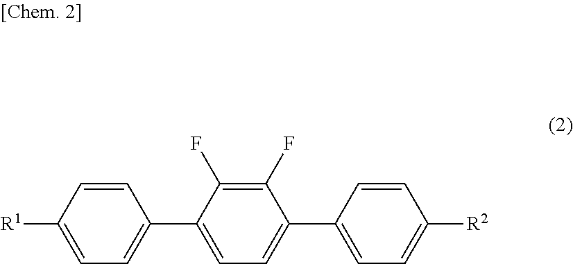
[R1]C1=CC=C(C2=CC=C(C3=CC=C([R2])C=C3)C(F)=C2F)C=C1
